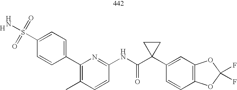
C1(S(N)(=O)=O)=CC=C(C2=C(C)C=CC(NC(C3(C4=CC5=C(C=C4)OC(F)(F)O5)CC3)=O)=N2)C=C1.[H]
